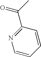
C(C1=NC=CC=C1)(C)=O
